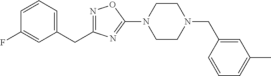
N1=C(CC2=CC=CC(F)=C2)N=C(N2CCN(CC3=CC(C)=CC=C3)CC2)O1
